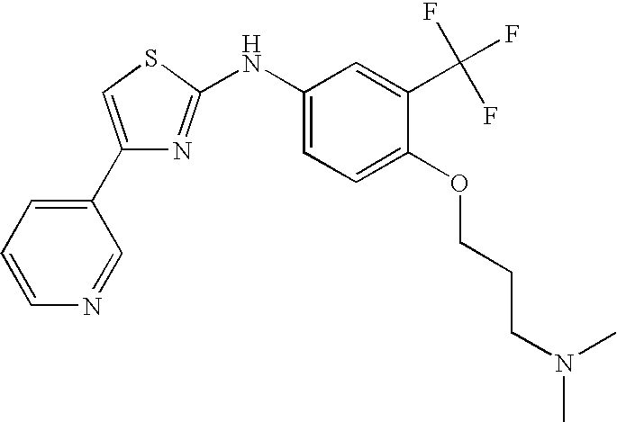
C1(C2=CC=CN=C2)=CSC(NC2=CC=C(OCCCN(C)C)C(C(F)(F)F)=C2)=N1
